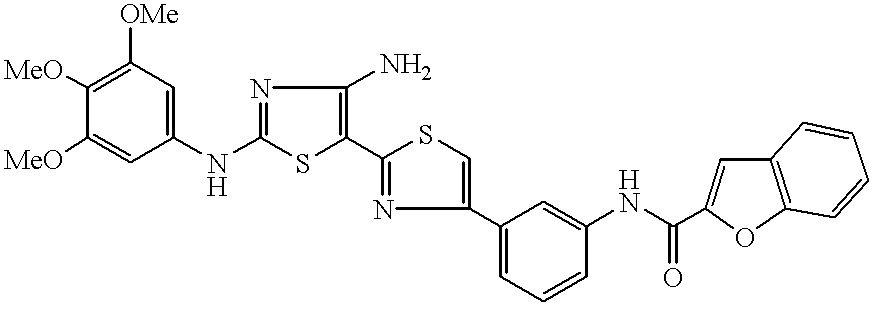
[MeO]C1=C([OMe])C=C(NC2=NC(N)=C(C3=NC(C4=CC=CC(NC(C5=CC6=C(O5)C=CC=C6)=O)=C4)=CS3)S2)C=C1[MeO]
